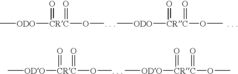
C[ODO][CRC](=O)(=O)O[. . ].C[ODO][CRC](=O)(=O)OC.C[ODO][CRC](=O)(=O)O[. . ].C[ODO][CRC](=O)(=O)OC.[. . ]
